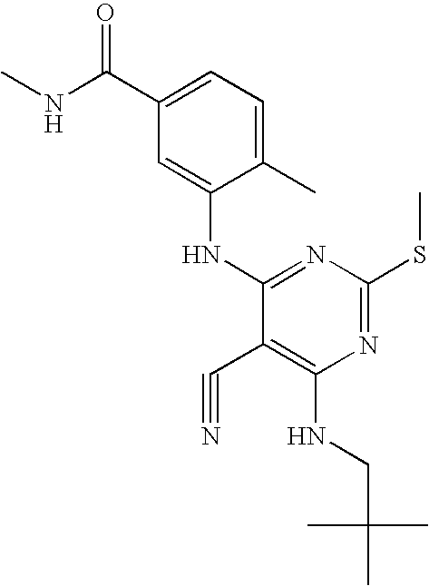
N1=C(SC)N=C(NC2=CC(C(NC)=O)=CC=C2C)C(C#N)=C1NCC(C)(C)C
